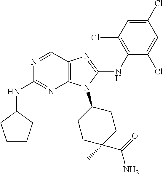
N1=CC2=C(N=C1NC1CCCC1)N(C1CCC(C)(C(=O)N)CC1)C(NC1=C(Cl)C=C(Cl)C=C1Cl)=N2
